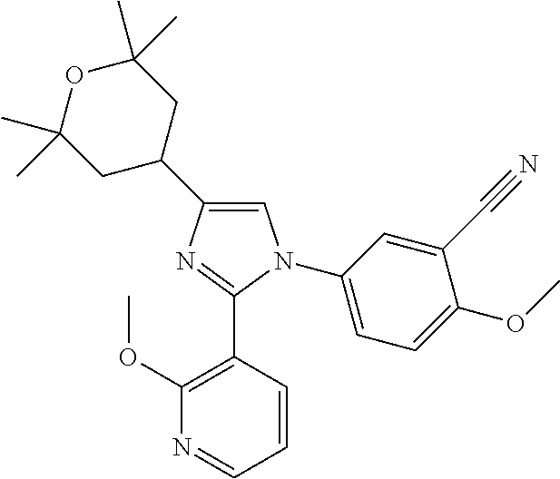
C1=C(C2CC(C)(C)OC(C)(C)C2)N=C(C2=C(OC)N=CC=C2)N1C1=CC=C(OC)C(C#N)=C1
